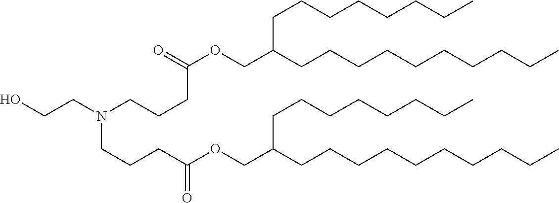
OCCN(CCCC(OCC(CCCCCCCCCC)CCCCCCCC)=O)CCCC(OCC(CCCCCCCCCC)CCCCCCCC)=O
